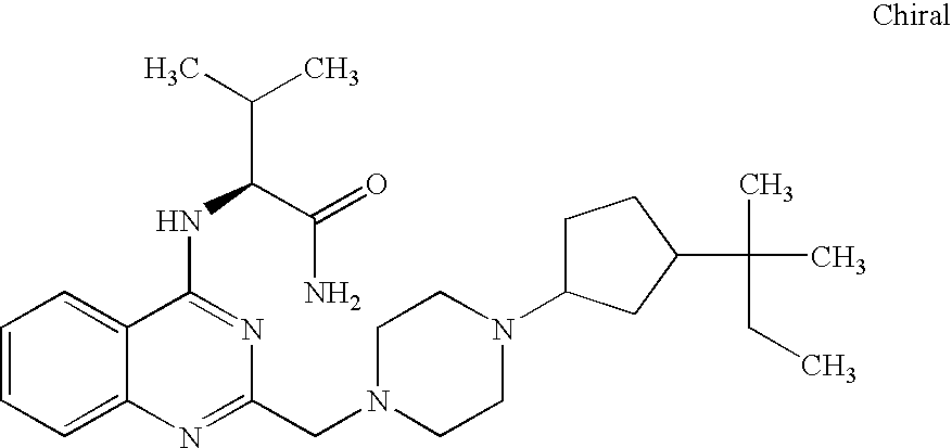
C1=CC=C2C(=C1)C(NC(C(C)C)C(=O)N)=NC(CN1CCN(C3CCC(C(C)(C)CC)C3)CC1)=N2
